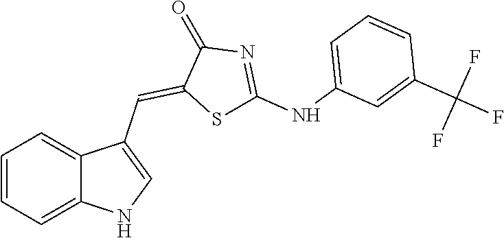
C1=CC=C2C(=C1)C(C=C1SC(NC3=CC=CC(C(F)(F)F)=C3)=NC1=O)=CN2
